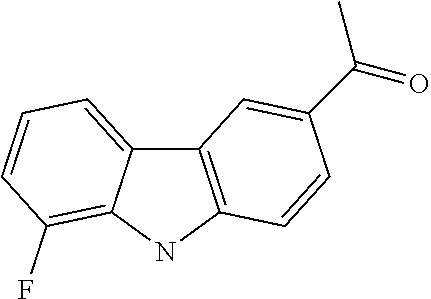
C12=CC=CC(F)=C1NC1=C2C=C(C(=O)C)C=C1
